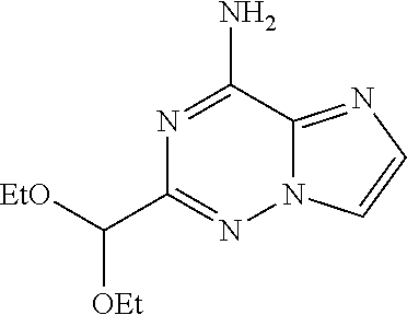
N1=C(N)C2=NC=CN2N=C1C([OEt])[EtO]
